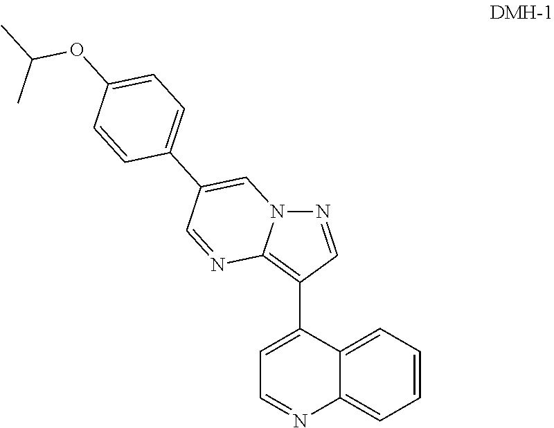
C12=CC=CC=C1C(C1=C3N(N=C1)C=C(C1=CC=C(OC(C)C)C=C1)C=N3)=CC=N2
